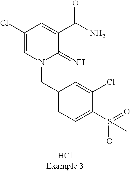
C(N1C(=N)C(C(N)=O)=CC(Cl)=C1)C1=CC=C(S(=O)(=O)C)C(Cl)=C1
